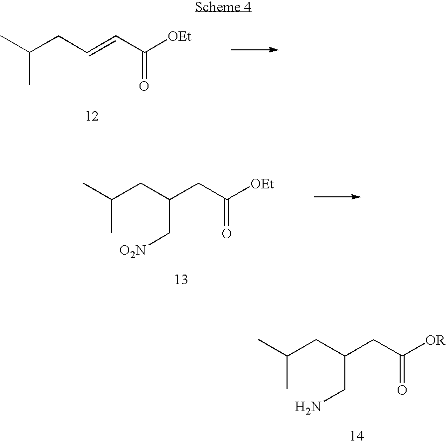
CC(CC=CC([OEt])=O)C.CC(CC(CC([OEt])=O)C[O2N])C.CC(CC(CC([OR])=O)CN)C
